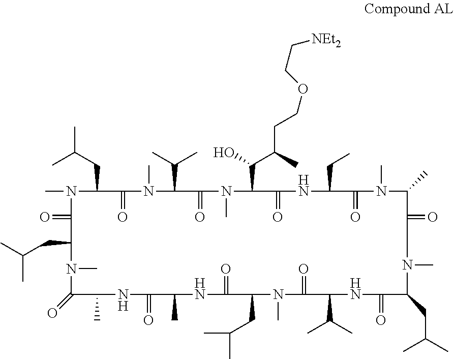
CN1C(CC(C)C)C(=O)N(C)C(C(C)C)C(=O)N(C)C(C(C(CCOCC[NEt2])C)O)C(=O)NC(CC)C(=O)N(C)C(C)C(=O)N(C)C(CC(C)C)C(=O)NC(C(C)C)C(=O)N(C)C(CC(C)C)C(=O)NC(C)C(=O)NC(C)C(=O)N(C)C(CC(C)C)C1=O
